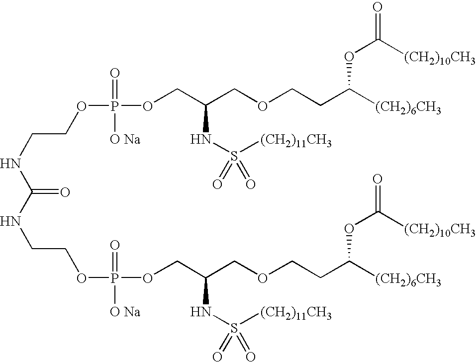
C(=O)(NCCOP(OCC(COCCC([(CH2)6CH3])OC(=O)[(CH2)10CH3])NS(=O)([(CH2)11CH3])=O)(=O)[O Na])NCCOP(OCC(COCCC([(CH2)6CH3])OC(=O)[(CH2)10CH3])NS([(CH2)11CH3])(=O)=O)(=O)[O Na]
